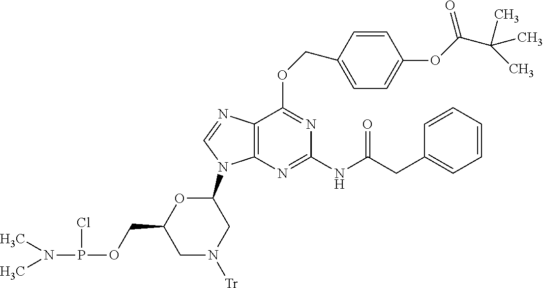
O(C1=NC(NC(CC2=CC=CC=C2)=O)=NC2=C1N=CN2C1OC(COP(Cl)N(C)C)CN([Tr])C1)CC1=CC=C(OC(=O)C(C)(C)C)C=C1
